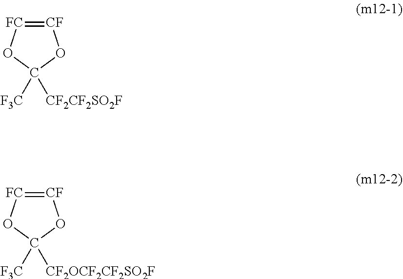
[CF]1=[FC]OC([CF2CF2SO2F])([F3C])O1.[CF]1=[FC]OC([CF2OCF2CF2SO2F])([F3C])O1
